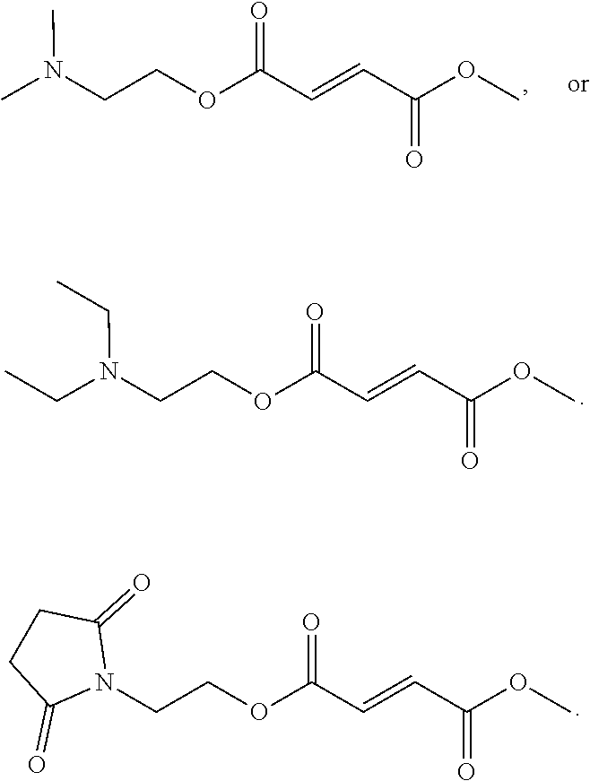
N(CCOC(C=CC(OC)=O)=O)(C)C.N1(CCOC(C=CC(OC)=O)=O)C(=O)CCC1=O.N(CCOC(C=CC(OC)=O)=O)(CC)CC
